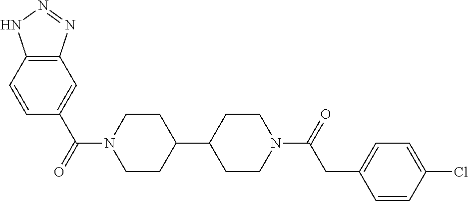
C1=CC2=C(C=C1C(=O)N1CCC(C3CCN(C(=O)CC4=CC=C(Cl)C=C4)CC3)CC1)N=NN2
